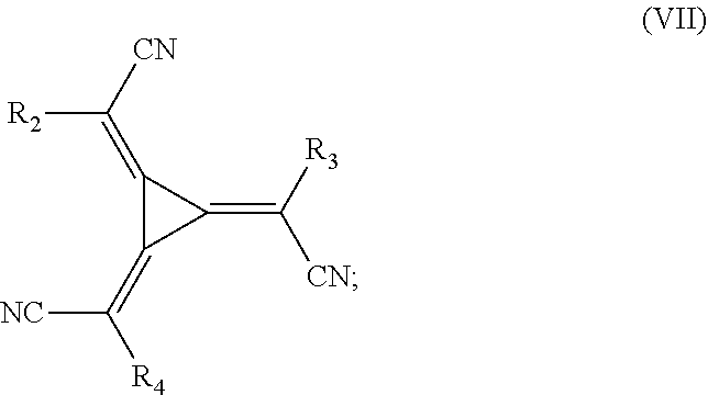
[R2]C([CN])=C1C(=C([R4])[NC])C1=C([R3])[CN]
